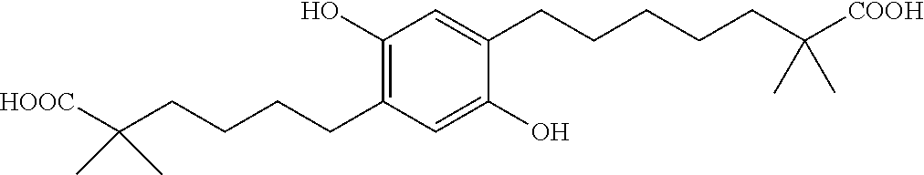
C1(CCCCC(C)(C)[HOOC])=C(O)C=C(CCCCCC(C)(C)[COOH])C(O)=C1
